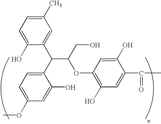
C1(OC)=CC=C(C(C2=CC(C)=CC=C2O)C(OC2=C(O)C=C(C(=O)C)C(O)=C2)CO)C(O)=C1
